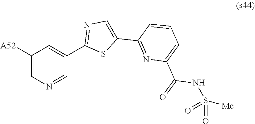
C1([A52])=CN=CC(C2=NC=C(C3=NC(C(=O)NS(=O)([Me])=O)=CC=C3)S2)=C1
